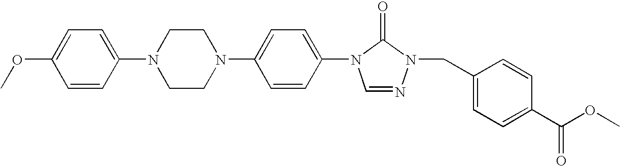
C1=CC(N2CCN(C3=CC=C(N4C=NN(CC5=CC=C(C(OC)=O)C=C5)C4=O)C=C3)CC2)=CC=C1OC
